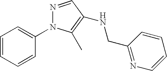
C1=CC=CC(N2N=CC(NCC3=NC=CC=C3)=C2C)=C1
